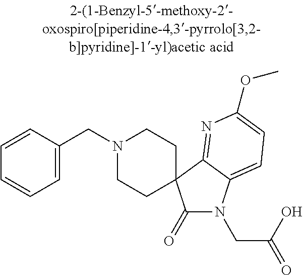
N1(CC2=CC=CC=C2)CCC2(CC1)C(=O)N(CC(=O)O)C1=CC=C(OC)N=C12
